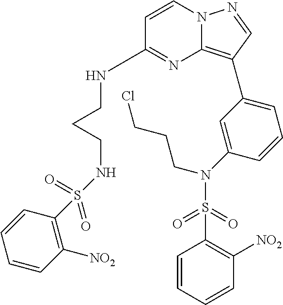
C1(NCCCNS(C2=C([NO2])C=CC=C2)(=O)=O)=NC2=C(C3=CC=CC(N(S(C4=C([NO2])C=CC=C4)(=O)=O)CCCCl)=C3)C=NN2C=C1
